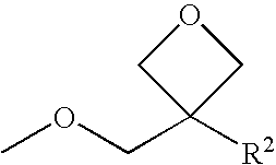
COCC1([R2])COC1
